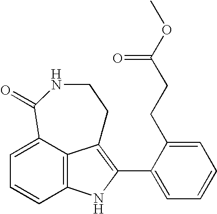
C12=C3C(=CC=C1)C(=O)NCCC3=C(C1=CC=CC=C1CCC(OC)=O)N2
